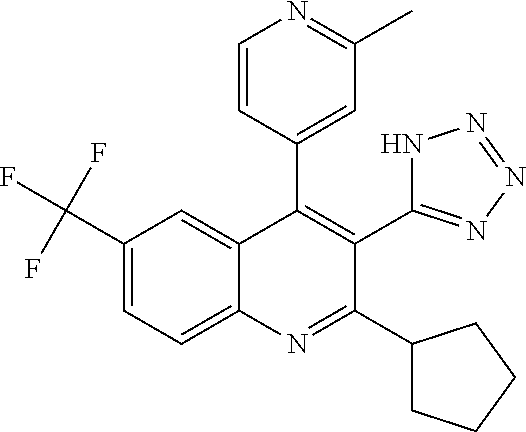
C1=CC(C2=C(C3=NN=NN3)C(C3CCCC3)=NC3=CC=C(C(F)(F)F)C=C23)=CC(C)=N1
